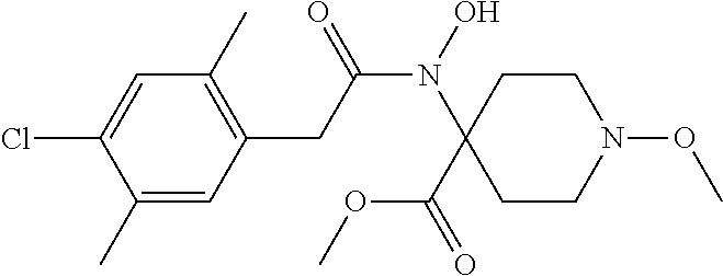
N(C(CC1=C(C)C=C(Cl)C(C)=C1)=O)(C1(C(OC)=O)CCN(OC)CC1)O
